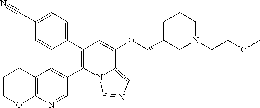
C1(C2=CC=C(C#N)C=C2)=C(C2=CC3=C(N=C2)OCCC3)N2C(=CN=C2)C(OCC2CN(CCOC)CCC2)=C1
